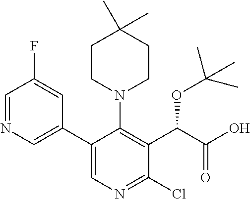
N1=CC(F)=CC(C2=CN=C(Cl)C(C(C(=O)O)OC(C)(C)C)=C2N2CCC(C)(C)CC2)=C1
